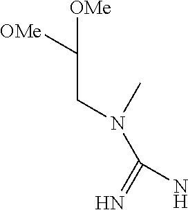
[OMe]C(CN(C(=N)N)C)[OMe]
